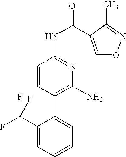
C1(C(F)(F)F)=CC=CC=C1C1=C(N)N=C(NC(=O)C2=CON=C2C)C=C1
